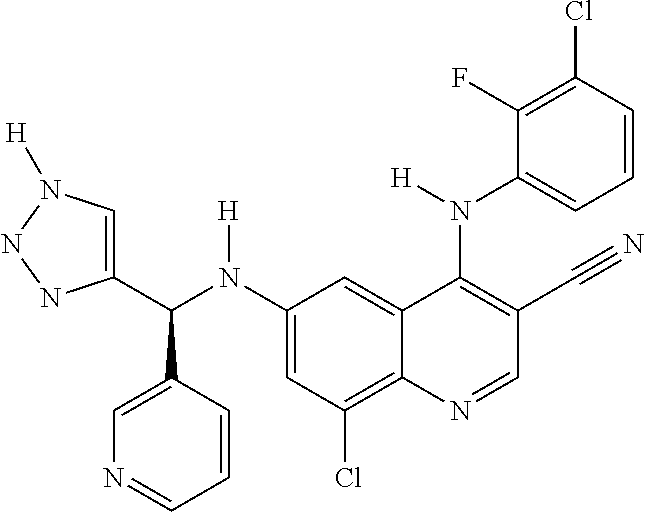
C1(N(C(C2=CN([H])NN2)C2=CN=CC=C2)[H])=CC(Cl)=C2C(=C1)C(N(C1=CC=CC(Cl)=C1F)[H])=C(C#N)C=N2
